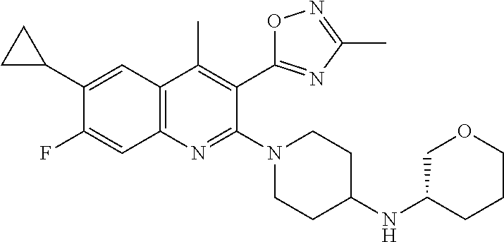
C1(C2CC2)=CC2=C(C=C1F)N=C(N1CCC(NC3COCCC3)CC1)C(C1=NC(C)=NO1)=C2C
